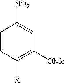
C1=CC([X])=C([OMe])C=C1[NO2]
